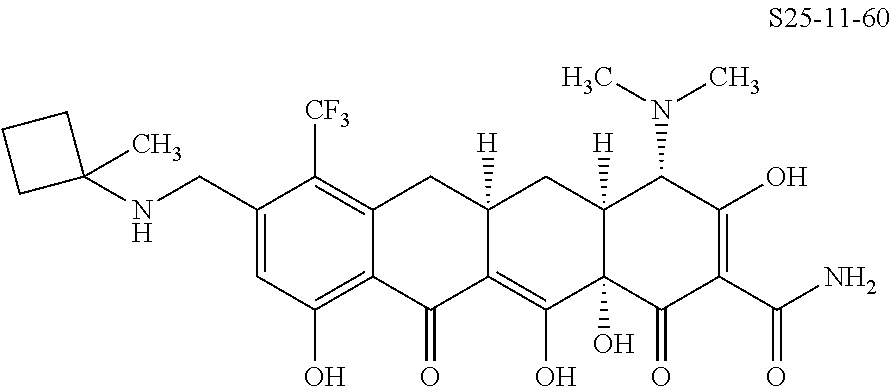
N(CC1=CC(O)=C2C(=C1[CF3])CC1([H])C(=C(O)C3(O)C([H])(C1)C(N(C)C)C(O)=C(C(N)=O)C3=O)C2=O)C1(C)CCC1
